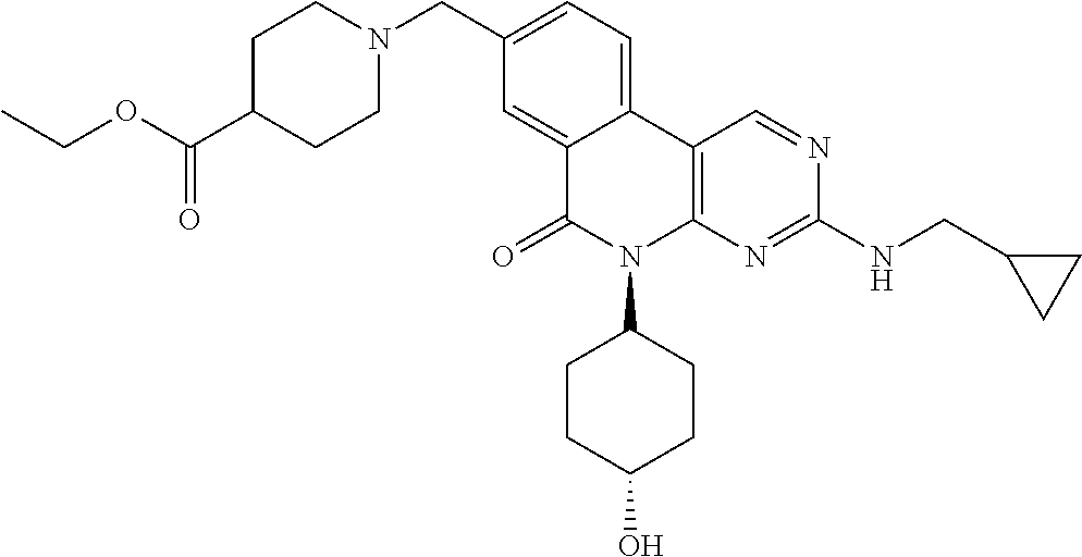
C1(CN2CCC(C(OCC)=O)CC2)=CC=C2C(=C1)C(=O)N(C1CCC(O)CC1)C1=C2C=NC(NCC2CC2)=N1
